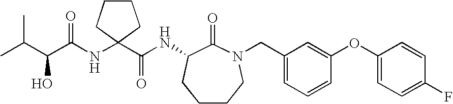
CC(C(C(NC1(C(NC2C(=O)N(CC3=CC=CC(OC4=CC=C(F)C=C4)=C3)CCCC2)=O)CCCC1)=O)O)C
